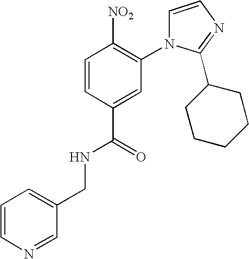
C1=CC(C(=O)NCC2=CC=CN=C2)=CC(N2C=CN=C2C2CCCCC2)=C1[NO2]
